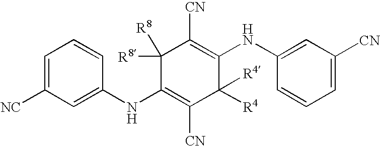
C1=C([NC])C=C(NC2=C([CN])C([R4])([R4])C(NC3=CC([CN])=CC=C3)=C([CN])C2([R8])[R8])C=C1
